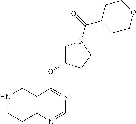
N1CCC2=C(C1)C(OC1CN(C(=O)C3CCOCC3)CC1)=NC=N2
